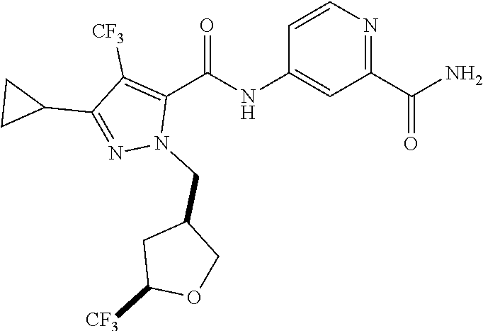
NC(C1=NC=CC(NC(C2=C([CF3])C(C3CC3)=NN2CC2CC([CF3])OC2)=O)=C1)=O
